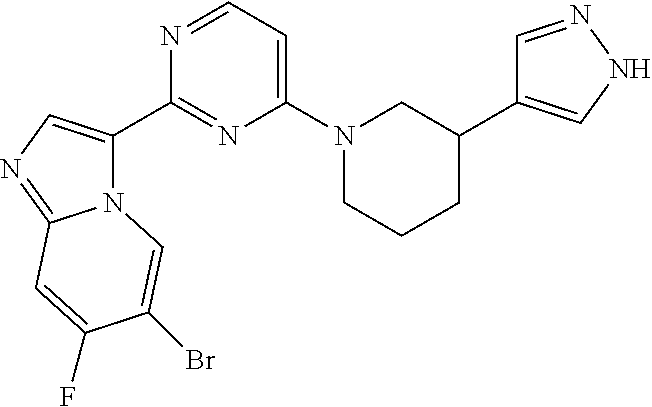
N12C(C3=NC(N4CCCC(C5=CNN=C5)C4)=CC=N3)=CN=C1C=C(F)C(Br)=C2
